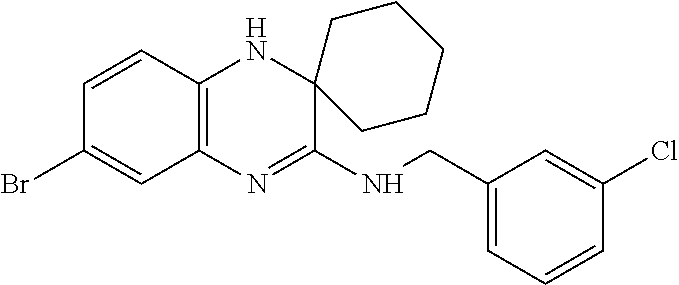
C1=CC2=C(C=C1Br)N=C(NCC1=CC=CC(Cl)=C1)C1(N2)CCCCC1
